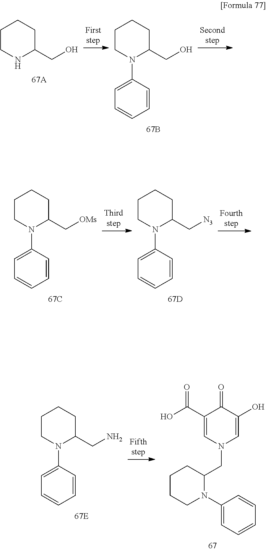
C1CN(C2=CC=CC=C2)C(CN)CC1.C1(C(O)=O)=CN(CC2CCCCN2C2=CC=CC=C2)C=C(O)C1=O.C1CNC(CO)CC1.C1CN(C2=CC=CC=C2)C(CO)CC1.C1CN(C2=CC=CC=C2)C(C[OMs])CC1.C1CN(C2=CC=CC=C2)C(C[N3])CC1
